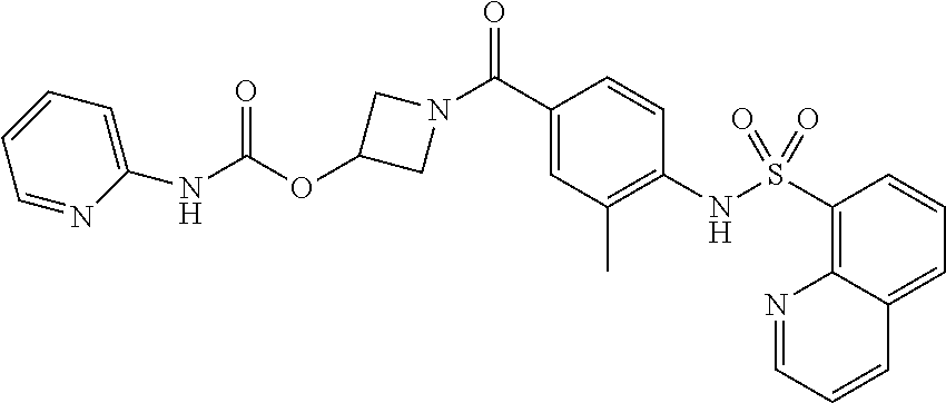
C1(C(N2CC(OC(NC3=CC=CC=N3)=O)C2)=O)=CC(C)=C(NS(C2=C3C(=CC=C2)C=CC=N3)(=O)=O)C=C1
